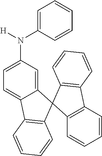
C12=CC(N([H])C3=CC=CC=C3)=CC=C1C1=C(C=CC=C1)C21C2=C(C=CC=C2)C2=C1C=CC=C2
